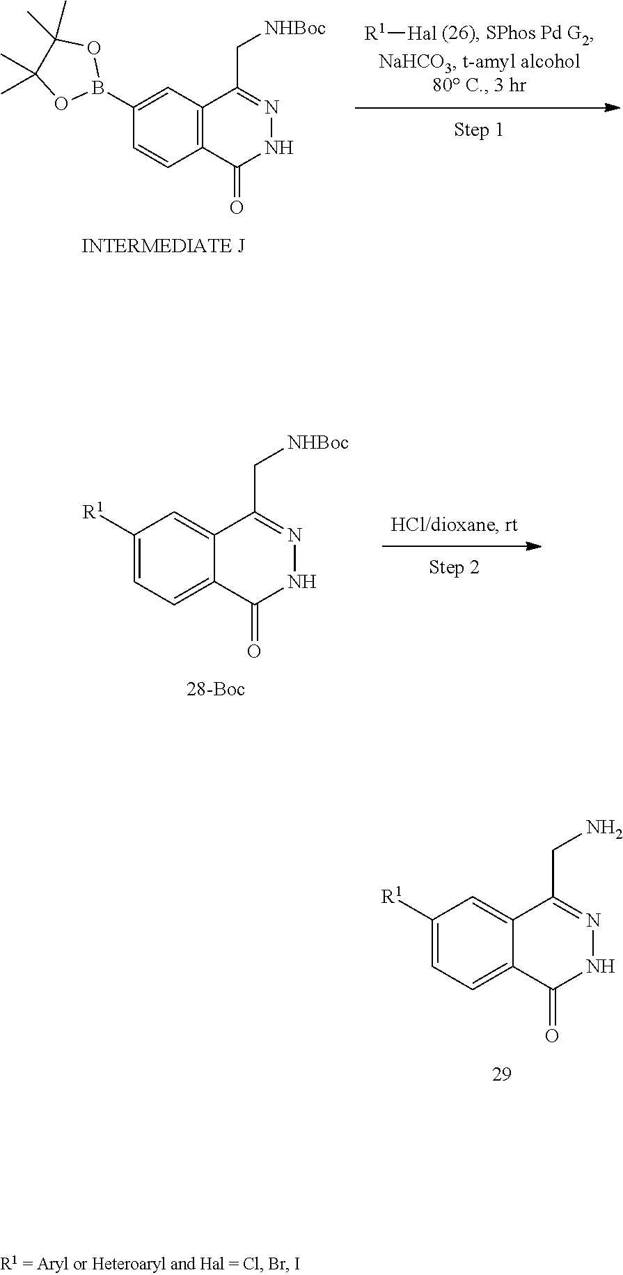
C12=CC=C([R1])C=C1C(CN)=NNC2=O.C12=C(C(C[NHBoc])=NNC1=O)C=C(B1OC(C)(C)C(C)(C)O1)C=C2.[R1][Hal].C12=CC=C([R1])C=C1C(C[NHBoc])=NNC2=O
